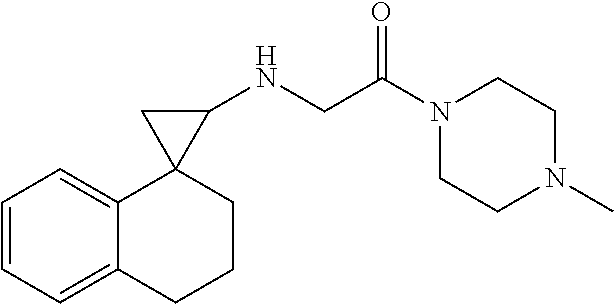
C1=CC=C2C(=C1)C1(CCC2)C(NCC(N2CCN(C)CC2)=O)C1
